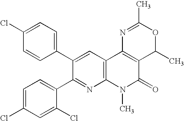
C1(Cl)=CC=C(C2=CC3=C(N=C2C2=CC=C(Cl)C=C2Cl)N(C)C(=O)C2=C3N=C(C)OC2C)C=C1
